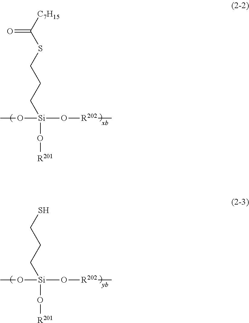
[C7H15]C(SCCC[Si](OC)(O[R202]C)O[R201])=O.SCCC[Si](OC)(O[R202]C)O[R201]
